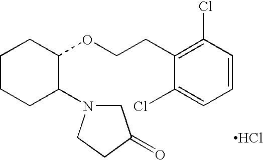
C1CCC(N2CC(=O)CC2)C(OCCC2=C(Cl)C=CC=C2Cl)C1.Cl
